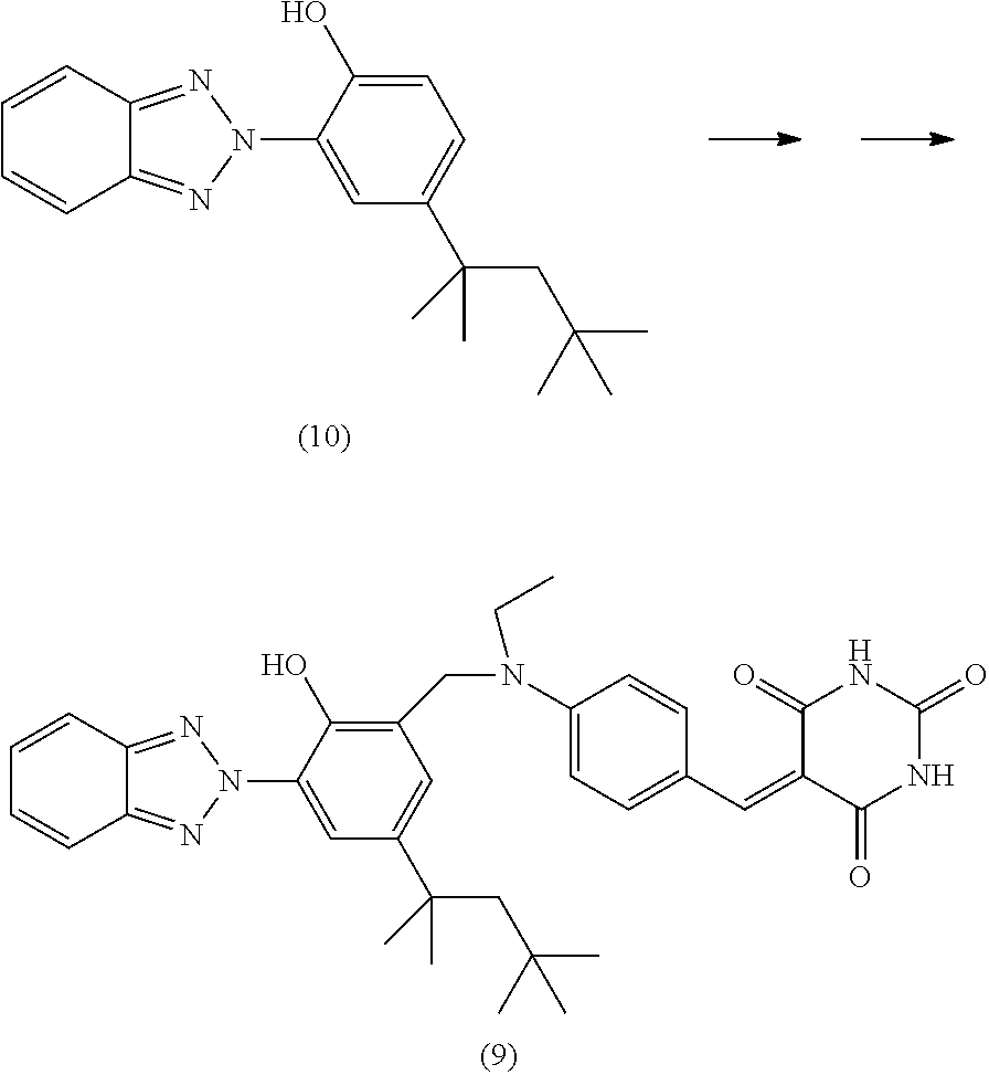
C1=CC2=NN(C3=CC(C(CC(C)(C)C)(C)C)=CC(CN(CC)C4=CC=C(C=C5C(=O)NC(=O)NC5=O)C=C4)=C3O)N=C2C=C1.C1=CC2=NN(C3=CC(C(CC(C)(C)C)(C)C)=CC=C3O)N=C2C=C1
